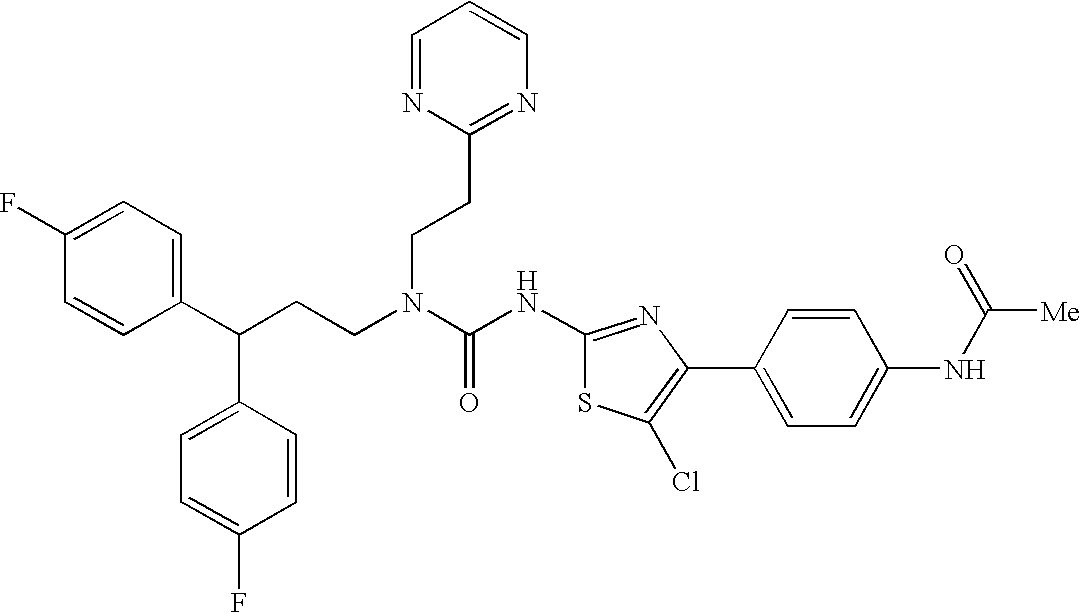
C1(C(CCN(C(NC2=NC(C3=CC=C(NC([Me])=O)C=C3)=C(Cl)S2)=O)CCC2=NC=CC=N2)C2=CC=C(F)C=C2)=CC=C(F)C=C1
